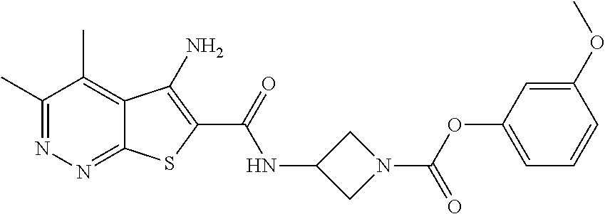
C1(C)=NN=C2C(=C1C)C(N)=C(C(=O)NC1CN(C(OC3=CC=CC(OC)=C3)=O)C1)S2
